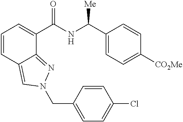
C1=CC2=CN(CC3=CC=C(Cl)C=C3)N=C2C(C(NC(C2=CC=C([CO2Me])C=C2)[Me])=O)=C1
